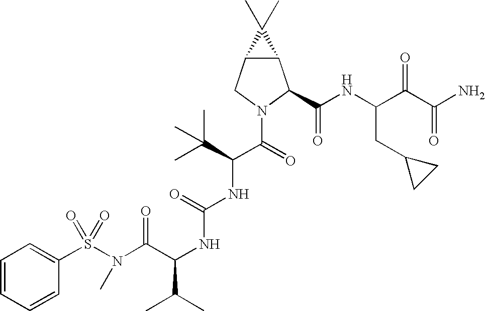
S(N(C(C(NC(NC(C(=O)N1C(C(NC(C(C(N)=O)=O)CC2CC2)=O)C2C(C1)C2(C)C)C(C)(C)C)=O)C(C)C)=O)C)(=O)(=O)C1=CC=CC=C1
